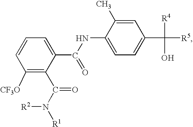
C1([CF3O])=C(C(N([R1])[R2])=O)C(C(NC2=CC=C(C([R5])([R4])O)C=C2C)=O)=CC=C1
